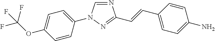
C1(N2C=NC(C=CC3=CC=C(N)C=C3)=N2)=CC=C(OC(F)(F)F)C=C1
